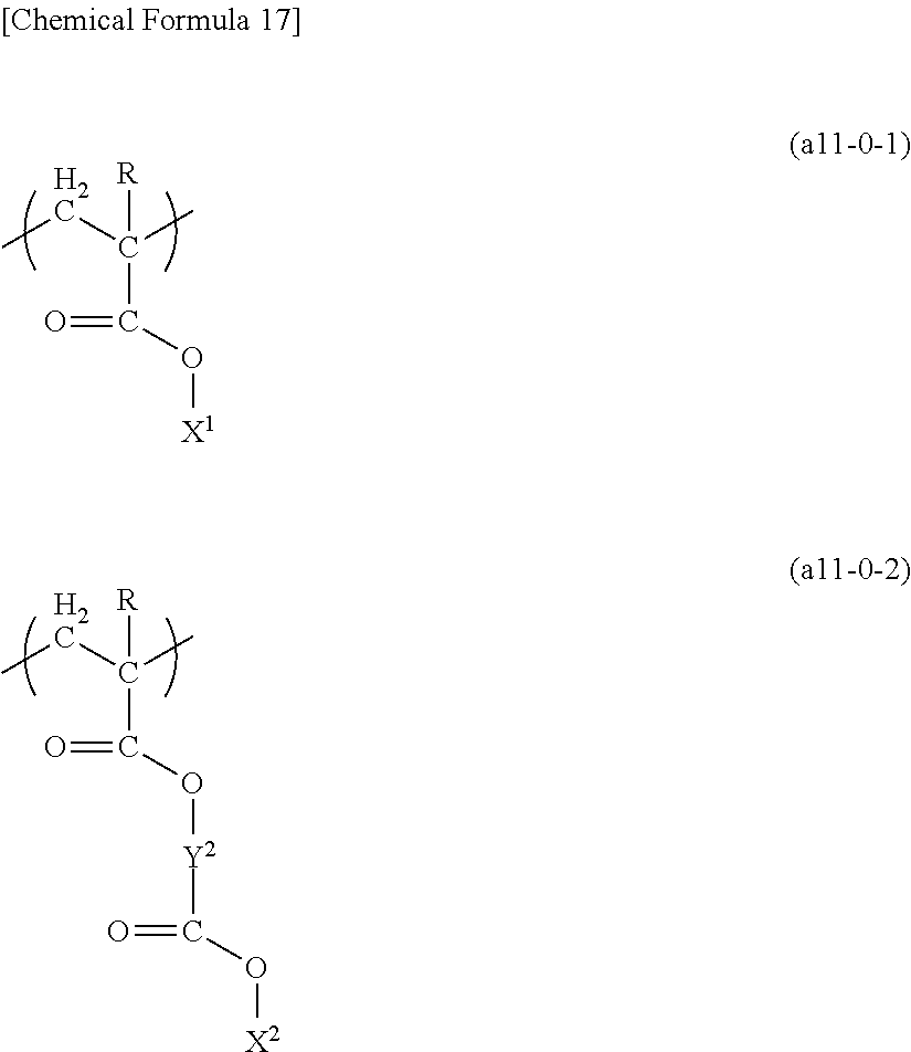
C(C(CC)(C)[R])(=O)O[X1].C(C(CC)(C)[R])(=O)O[Y2]C(O[X2])=O
